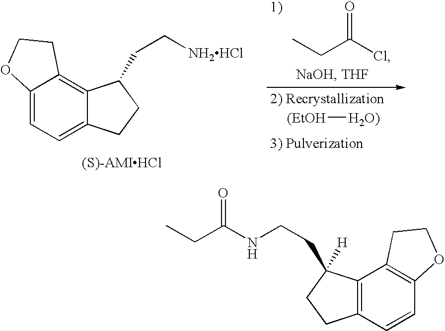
C12=CC=C3C(=C1CCO2)C(CC[NH2HCl])CC3.[(S)-AMIHCl].[(EtOH][H2O)].C(C(Cl)=O)C.C12=C(C=CC3=C1CCO3)CCC2(CCNC(CC)=O)[H]
